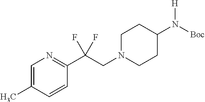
[Boc]N(C1CCN(CC(C2=NC=C(C)C=C2)(F)F)CC1)[H]
